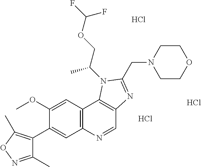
C1(OC)=CC2=C(C=C1C1=C(C)ON=C1C)N=CC1=C2N(C(COC(F)F)C)C(CN2CCOCC2)=N1.Cl.Cl.Cl
